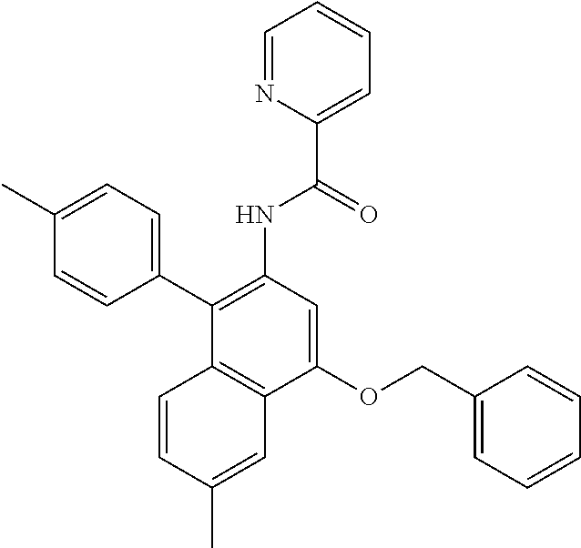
C1(OCC2=CC=CC=C2)=CC(NC(C2=CC=CC=N2)=O)=C(C2=CC=C(C)C=C2)C2=C1C=C(C)C=C2
